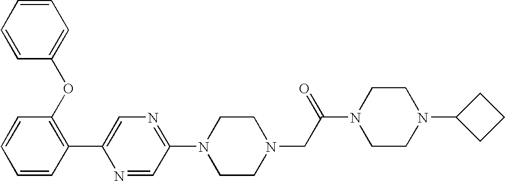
C1=CC(C2=CN=C(N3CCN(CC(N4CCN(C5CCC5)CC4)=O)CC3)C=N2)=C(OC2=CC=CC=C2)C=C1
